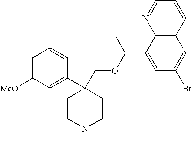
C1=C([MeO])C=C(C2(COC(C3=CC(Br)=CC4=C3N=CC=C4)C)CCN(C)CC2)C=C1
